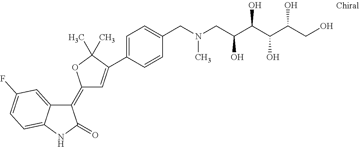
C1(=C2C=C(C3=CC=C(CN(CC(C(C(C(CO)O)O)O)O)C)C=C3)C(C)(C)O2)C2=CC(F)=CC=C2NC1=O
